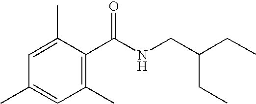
C1=C(C)C(C(NCC(CC)CC)=O)=C(C)C=C1C
